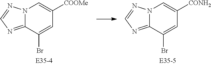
C12=NC=NN1C=C([COOMe])C=C2Br.C12=NC=NN1C=C([CONH2])C=C2Br
